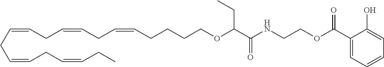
C(=CCC=CCC=CCCCCOC(CC)C(=O)NCCOC(=O)C1=CC=CC=C1O)CC=CCC=CCC
